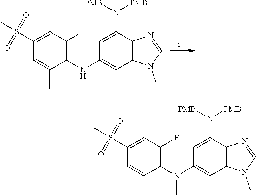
C1(N([PMB])[PMB])=CC(NC2=C(F)C=C(S(C)(=O)=O)C=C2C)=CC2=C1N=CN2C.C1(N([PMB])[PMB])=CC(N(C2=C(F)C=C(S(C)(=O)=O)C=C2C)C)=CC2=C1N=CN2C
